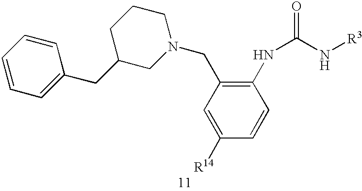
C1=CC=C(CC2CCCN(CC3=C(NC(=O)N[R3])C=CC([R14])=C3)C2)C=C1
